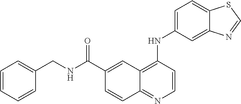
C(NC(C1=CC2=C(NC3=CC=C4C(=C3)N=CS4)C=CN=C2C=C1)=O)C1=CC=CC=C1
